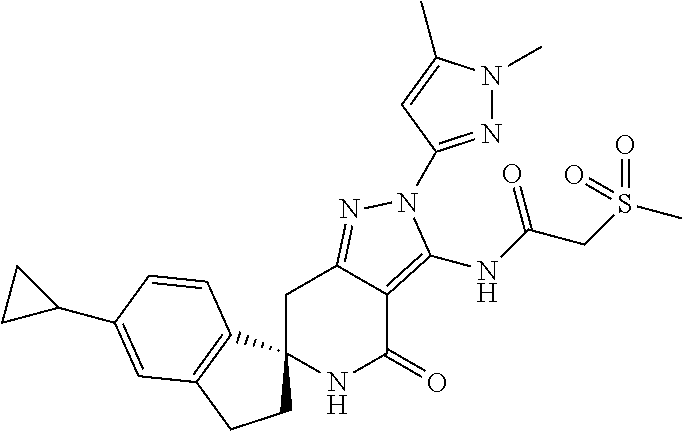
C1C2=NN(C3=NN(C)C(C)=C3)C(NC(CS(C)(=O)=O)=O)=C2C(=O)NC12CCC1=C2C=CC(C2CC2)=C1
